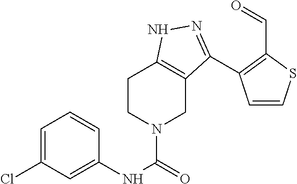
C1CN(C(=O)NC2=CC(Cl)=CC=C2)CC2=C1NN=C2C1=C(C=O)SC=C1
